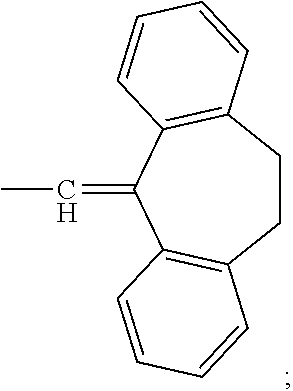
C1CC2=C(C(=CC)C3=C1C=CC=C3)C=CC=C2
